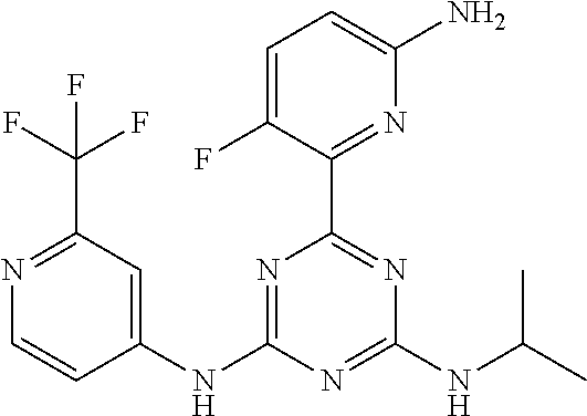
C1(NC2=NC(C3=NC(N)=CC=C3F)=NC(NC(C)C)=N2)=CC(C(F)(F)F)=NC=C1
